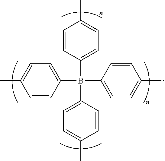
C1=CC([B-](C2=CC=C(C)C=C2)(C2=CC=C(C)C=C2)C2=CC=C(C)C=C2)=CC=C1C
